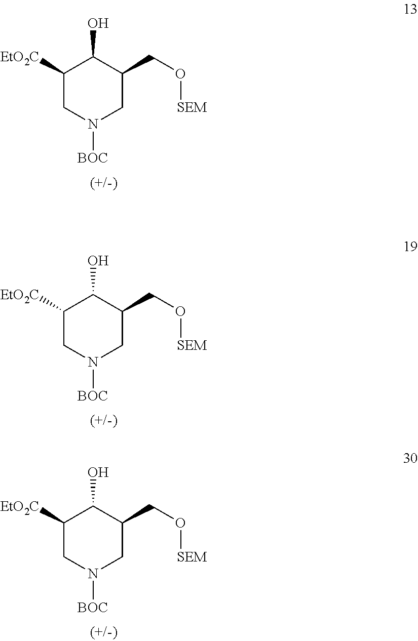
C1([EtO2C])CN([BOC])CC(CO[SEM])C1O.C1([EtO2C])CN([BOC])CC(CO[SEM])C1O.C1([EtO2C])CN([BOC])CC(CO[SEM])C1O
